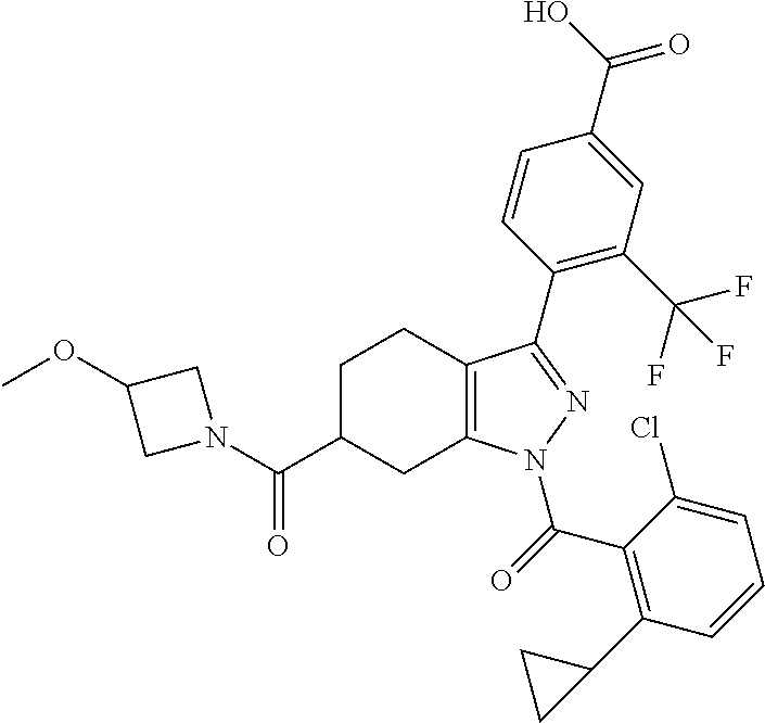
C1C(C(=O)N2CC(OC)C2)CC2=C(C1)C(C1=C(C(F)(F)F)C=C(C(O)=O)C=C1)=NN2C(=O)C1=C(C2CC2)C=CC=C1Cl
